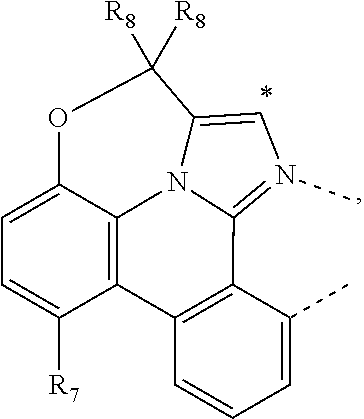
C12=C(C=CC=C1C)C1=C3N4C2=N(C)C=C4C([R8])([R8])OC3=CC=C1[R7]
